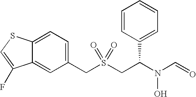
C(S(CC(N(C=O)O)C1=CC=CC=C1)(=O)=O)C1=CC=C2C(=C1)C(F)=CS2
